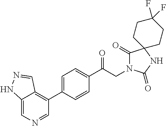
C1(C(CN2C(=O)C3(NC2=O)CCC(F)(F)CC3)=O)=CC=C(C2=C3C(=CN=C2)NN=C3)C=C1
